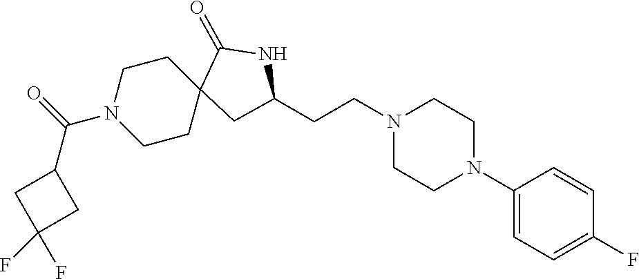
C1(N2CCN(CCC3CC4(CCN(C(=O)C5CC(F)(F)C5)CC4)C(=O)N3)CC2)=CC=C(F)C=C1
